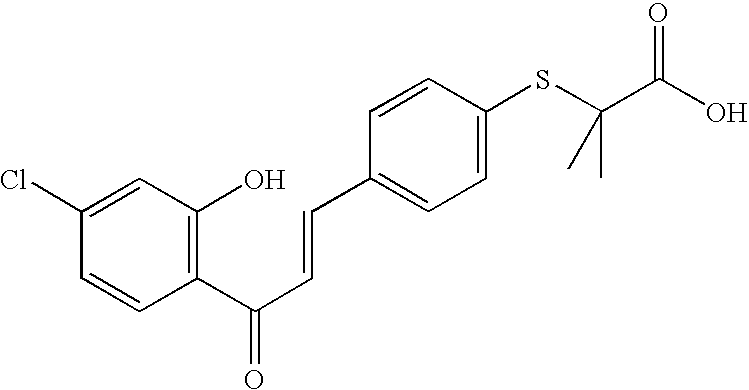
C1(Cl)=CC(O)=C(C(C=CC2=CC=C(SC(C(O)=O)(C)C)C=C2)=O)C=C1
